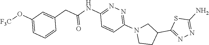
[F3C]OC1=CC=CC(CC(NC2=NN=C(N3CCC(C4=NN=C(N)S4)C3)C=C2)=O)=C1
